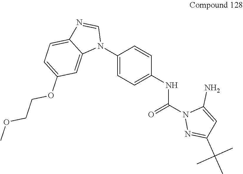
C1(N2C=NC3=CC=C(OCCOC)C=C23)=CC=C(NC(N2N=C(C(C)(C)C)C=C2N)=O)C=C1
